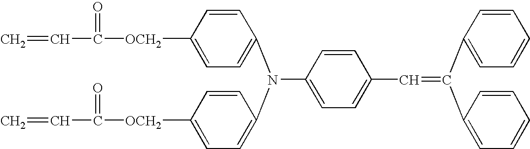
C1([OCH2]C(=O)C=C)=CC=C(N(C2=CC=C([OCH2]C(=O)C=C)C=C2)C2=CC=C(C=C(C3=CC=CC=C3)C3=CC=CC=C3)C=C2)C=C1
